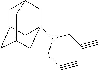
C1C2CC3CC(N(CC#C)CC#C)(CC1C3)C2
